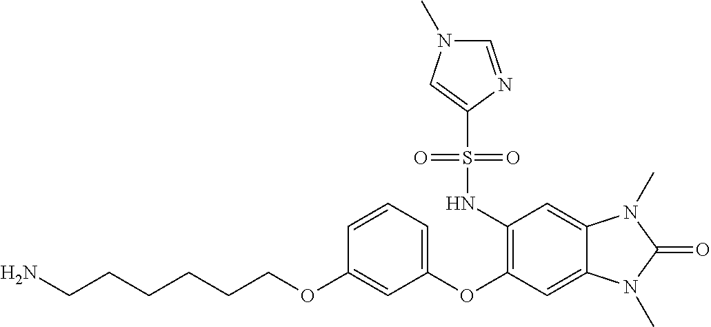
C1=CC=C(OC2=C(NS(C3=CN(C)C=N3)(=O)=O)C=C3C(=C2)N(C)C(=O)N3C)C=C1OCCCCCCN
